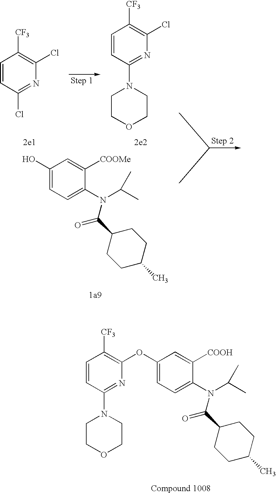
C1(C(N(C(C)C)C2=CC=C(O)C=C2[COOMe])=O)CCC(C)CC1.C1=CC(Cl)=NC(Cl)=C1[CF3].C1=CC(N2CCOCC2)=NC(Cl)=C1[CF3].C1(C(N(C(C)C)C2=CC=C(OC3=C([CF3])C=CC(N4CCOCC4)=N3)C=C2[COOH])=O)CCC(C)CC1
